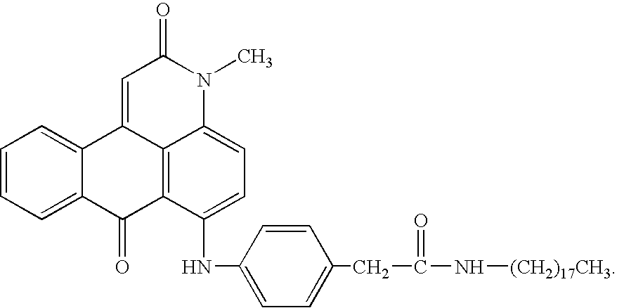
C1=C2C(=CC=C1)C1=CC(=O)N(C)C3=CC=C(NC4=CC=C(CC(N[(CH2)17CH3])=O)C=C4)C(=C13)C2=O
